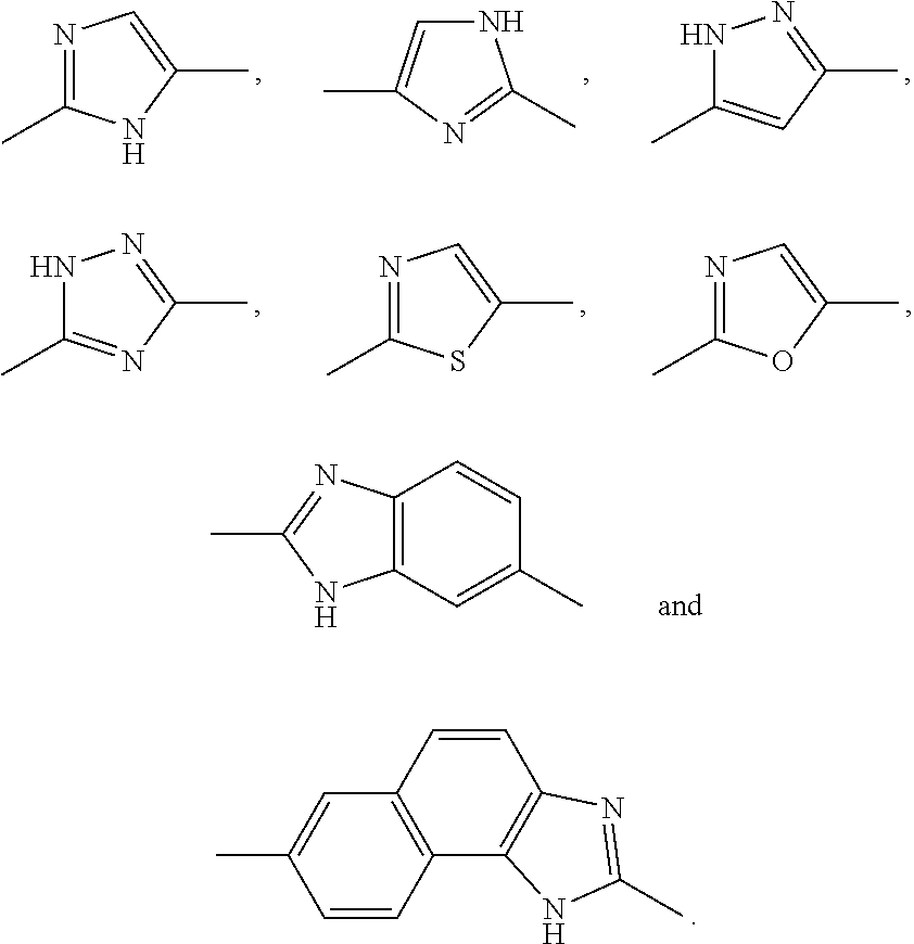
N1=C(C)NC(C)=C1.N1C=C(C)N=C1C.N1C(C)=CC(C)=N1.N1C(C)=NC(C)=N1.N1=C(C)SC(C)=C1.N1=C(C)OC(C)=C1.C12=C(C=C(C)C=C1)NC(C)=N2.C12=C(C=CC(C)=C1)C1=C(C=C2)N=C(C)N1
